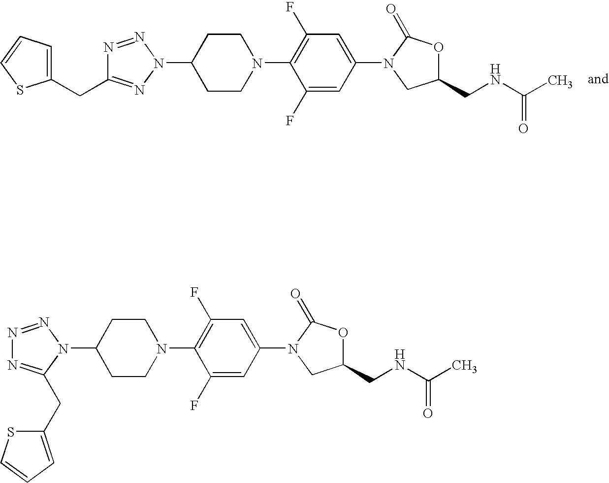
C1(N2C(=O)OC(CNC(C)=O)C2)=CC(F)=C(N2CCC(N3C(CC4=CC=CS4)=NN=N3)CC2)C(F)=C1.C1(N2C(=O)OC(CNC(C)=O)C2)=CC(F)=C(N2CCC(N3N=C(CC4=CC=CS4)N=N3)CC2)C(F)=C1
